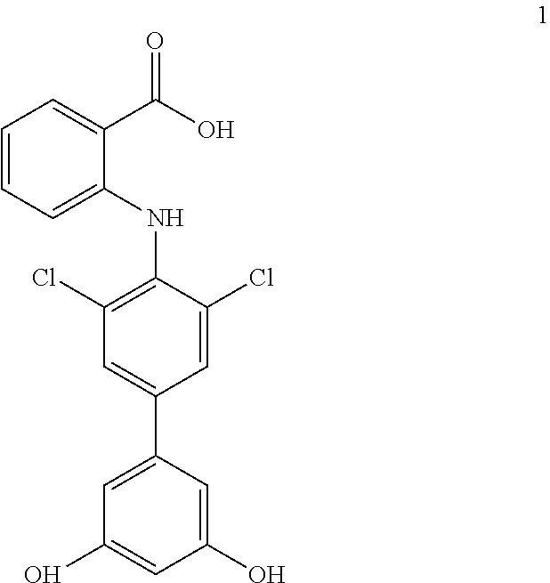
C1=CC=C(NC2=C(Cl)C=C(C3=CC(O)=CC(O)=C3)C=C2Cl)C(C(O)=O)=C1
